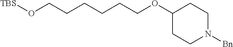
C1(OCCCCCCO[TBS])CCN([Bn])CC1
